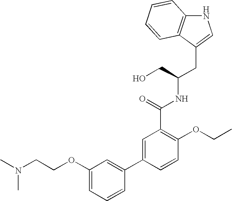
N1C2=C(C(CC(CO)NC(C3=C(OCC)C=CC(C4=CC(OCCN(C)C)=CC=C4)=C3)=O)=C1)C=CC=C2
